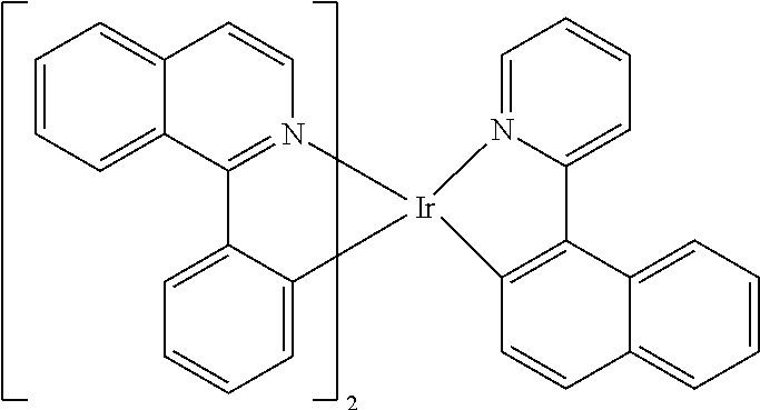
C1=CC=C2C(=C1)C=CN1=C2C2=CC=CC=C2[Ir]12C1=C(C3=CC=CC=C3C=C1)C1=CC=CC=N21
